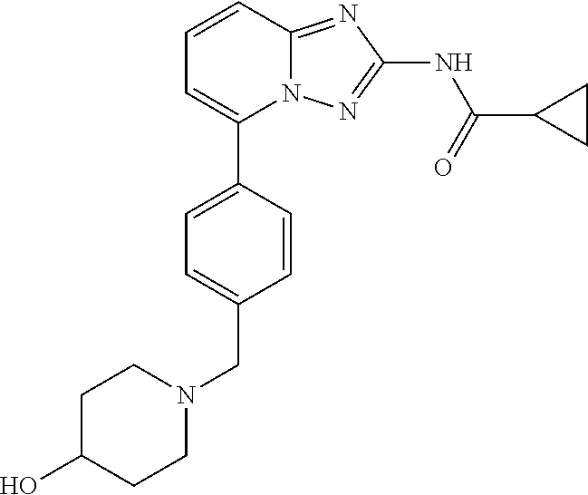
C1=CC2=NC(NC(=O)C3CC3)=NN2C(C2=CC=C(CN3CCC(O)CC3)C=C2)=C1
